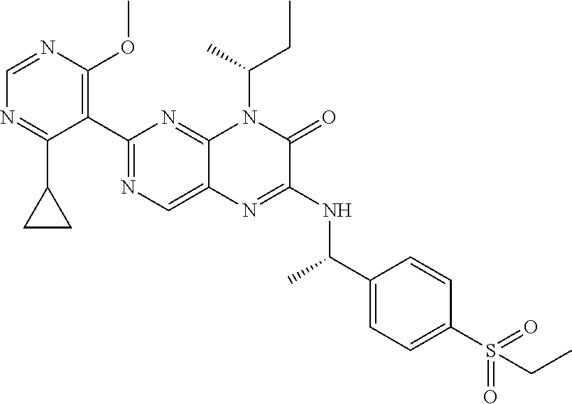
C1=NC(OC)=C(C2=NC=C3C(=N2)N(C(C)CC)C(=O)C(NC(C2=CC=C(S(=O)(=O)CC)C=C2)C)=N3)C(C2CC2)=N1
